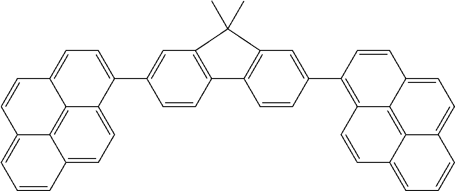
C12=CC=C3C4=C1C(=CC=C2)C=CC4=CC=C3C1=CC2=C(C=C1)C1=C(C=C(C3=C4C5=C6C(=CC=C5C=C3)C=CC=C6C=C4)C=C1)C2(C)C
